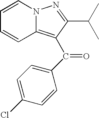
C1=CN2C(=C(C(C3=CC=C(Cl)C=C3)=O)C(C(C)C)=N2)C=C1
